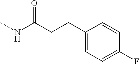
CNC(CCC1=CC=C(F)C=C1)=O
